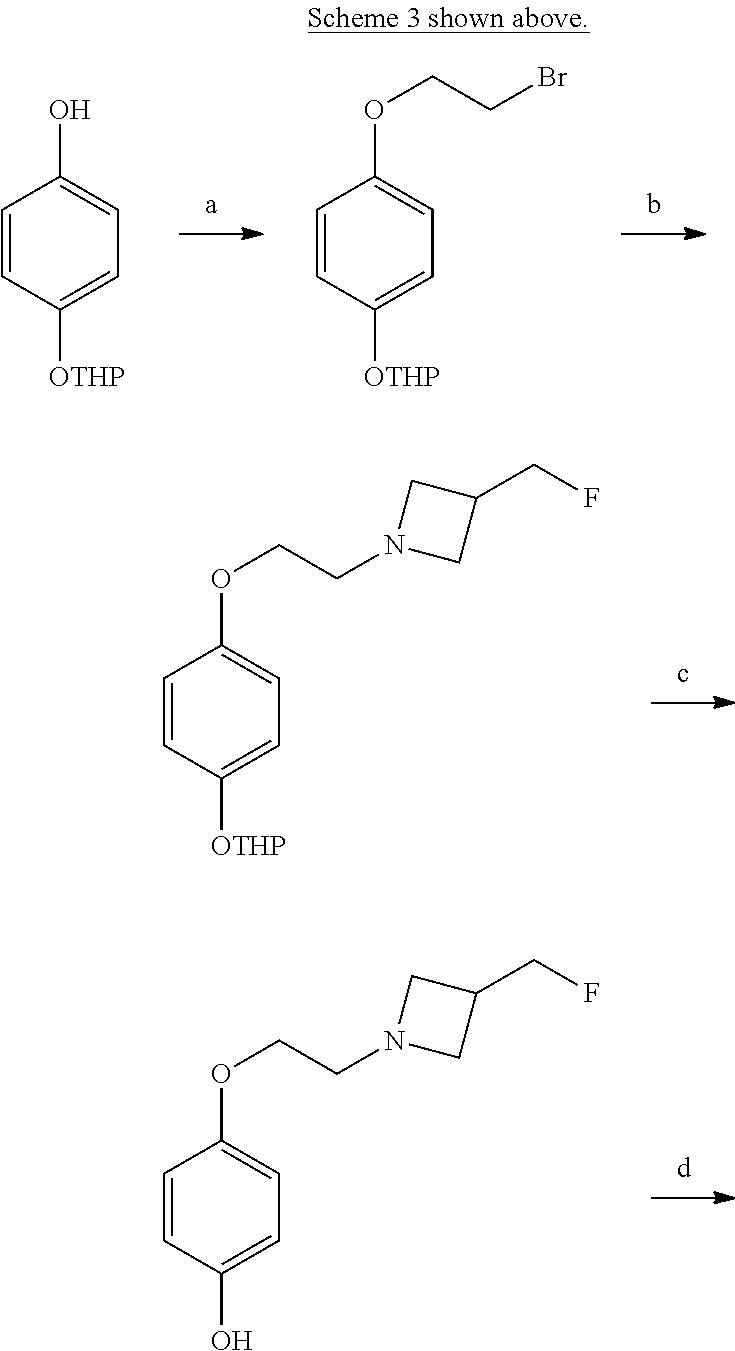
C1=CC([OTHP])=CC=C1O.C1=CC([OTHP])=CC=C1OCCBr.C1=CC([OTHP])=CC=C1OCCN1CC(CF)C1.C1=CC(O)=CC=C1OCCN1CC(CF)C1
